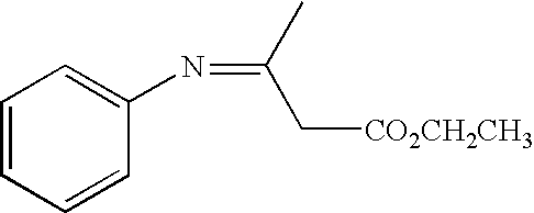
C1=CC=CC(N=C(C)C[CO2CH2CH3])=C1
